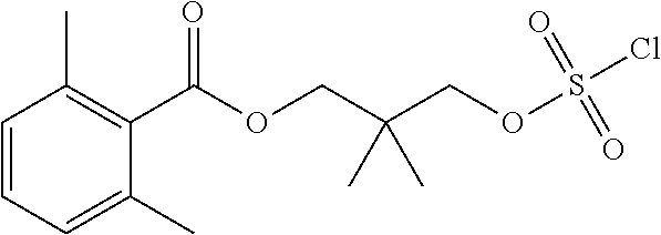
C(OCC(COS(Cl)(=O)=O)(C)C)(C1=C(C)C=CC=C1C)=O
